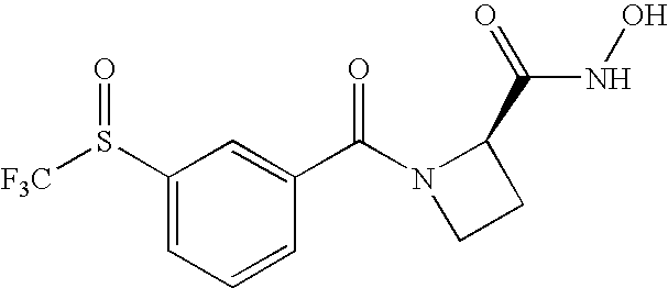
C1(S([F3C])=O)=CC=CC(C(N2CCC2C(=O)NO)=O)=C1
